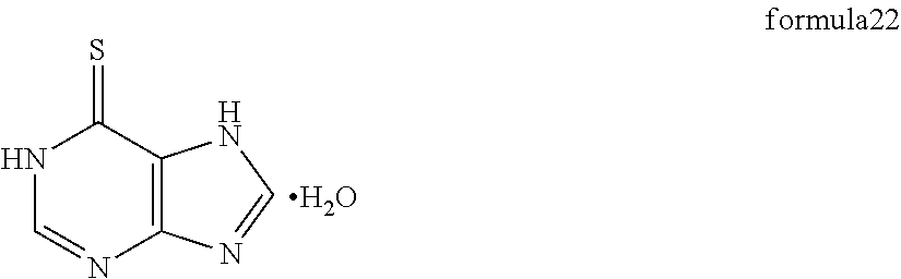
C12=C(C(=S)NC=N1)NC=N2.O
